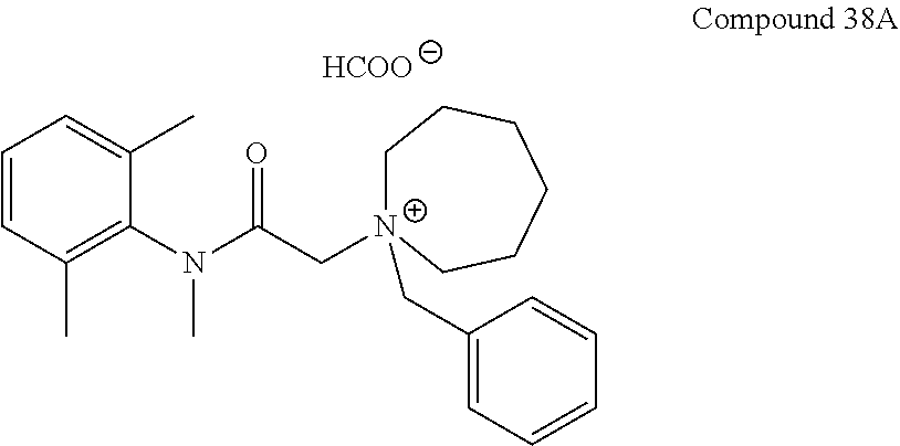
C1=CC(C)=C(N(C(C[N+]2(CC3=CC=CC=C3)CCCCCC2)=O)C)C(C)=C1.[HCOO]
